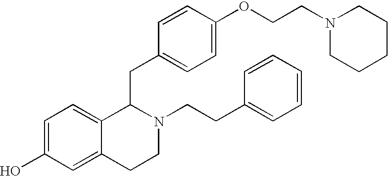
C1=CC(CC2C3=CC=C(O)C=C3CCN2CCC2=CC=CC=C2)=CC=C1OCCN1CCCCC1
